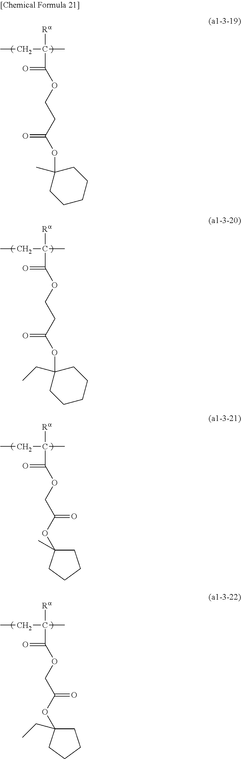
CCC(C)([Ra])C(=O)OCCC(OC1(C)CCCCC1)=O.CCC(C)([Ra])C(=O)OCCC(OC1(CC)CCCCC1)=O.CCC(C)([Ra])C(=O)OCC(OC1(C)CCCC1)=O.CCC(C)([Ra])C(=O)OCC(OC1(CC)CCCC1)=O
